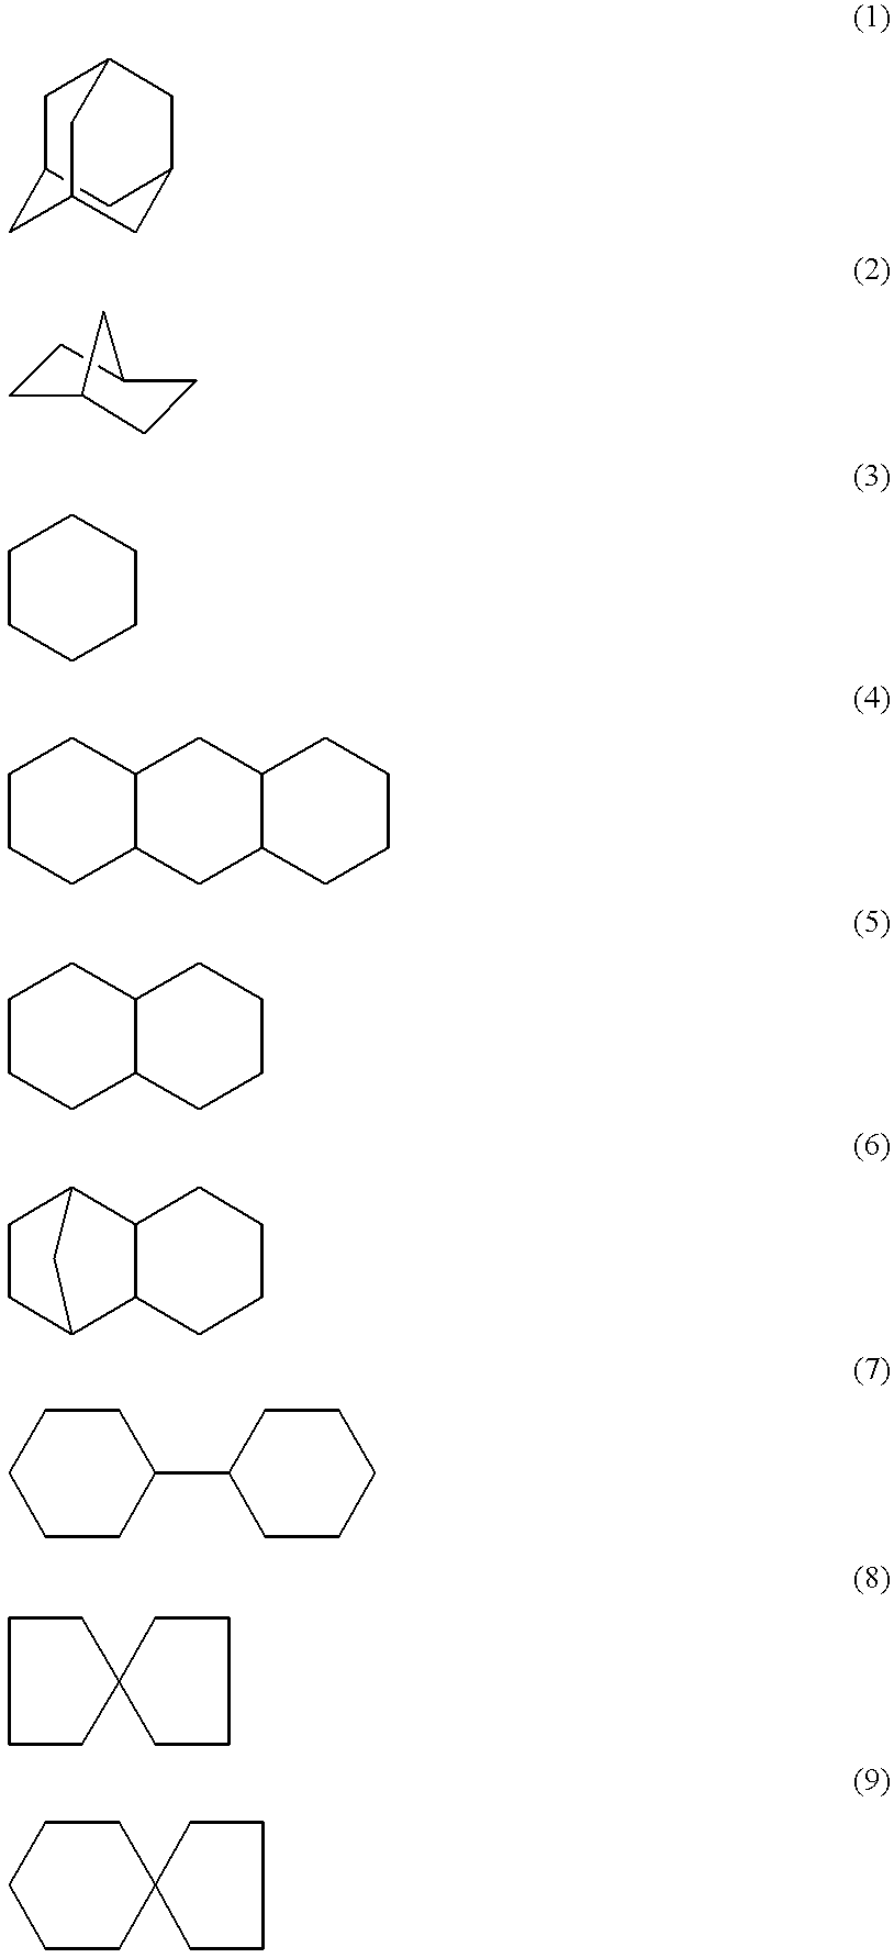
C1C2CC3CC1CC(C2)C3.C1CC2CCC1C2.C1CCCCC1.C1CCC2C(C1)CC1C(C2)CCCC1.C1CCC2C(C1)CCCC2.C1CC2C3C(C1C2)CCCC3.C1CC(C2CCCCC2)CCC1.C1CCCC12CCCC2.C1CCCC12CCCCC2
